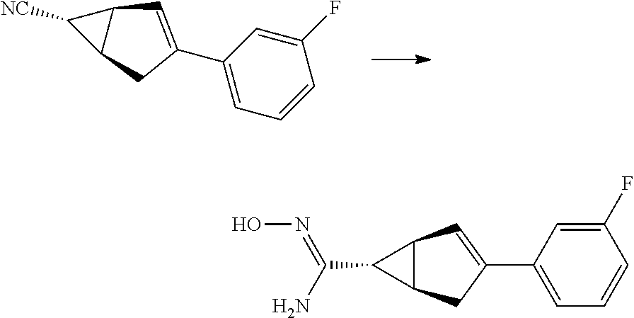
C1([NC])C2C1C=C(C1=CC=CC(F)=C1)C2.C1(C(N)=NO)C2C1C=C(C1=CC=CC(F)=C1)C2
